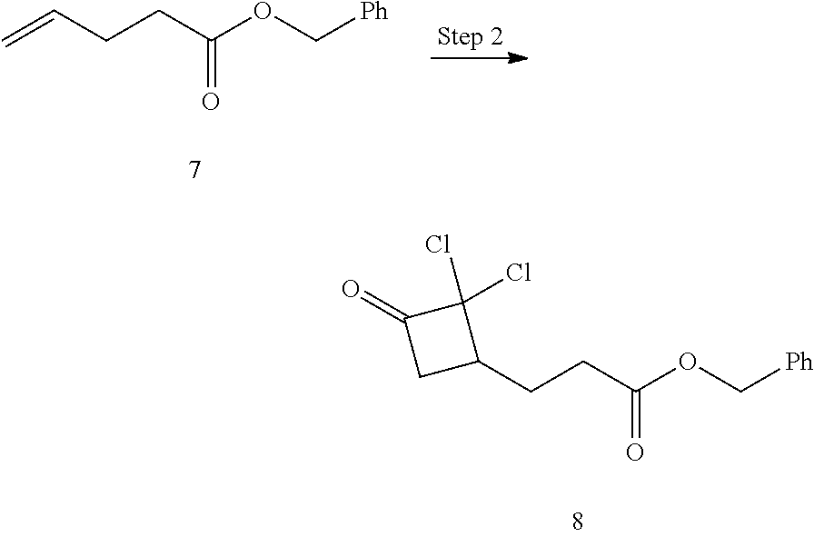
C1(CCC(OC[Ph])=O)C(Cl)(Cl)C(=O)C1.C=CCCC(OC[Ph])=O
